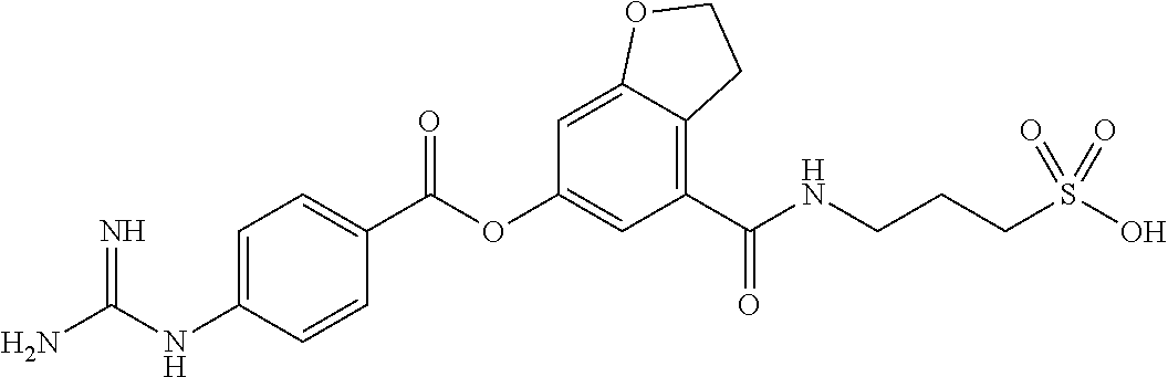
NC(NC1=CC=C(C(OC2=CC(C(NCCCS(O)(=O)=O)=O)=C3C(=C2)OCC3)=O)C=C1)=N
